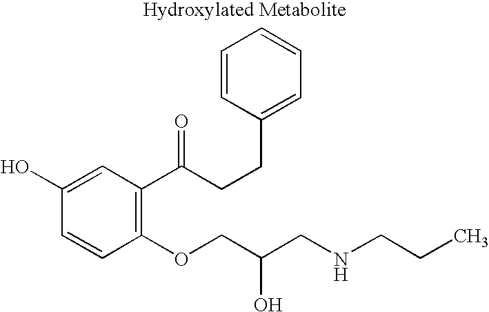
C1(O)=CC(C(CCC2=CC=CC=C2)=O)=C(OCC(CNCCC)O)C=C1
